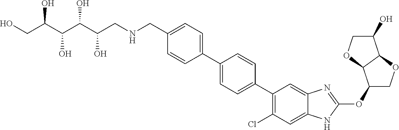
C(C1=CC=C(C2=CC=C(C3=C(Cl)C=C4C(=C3)N=C(OC3COC5C3OCC5O)N4)C=C2)C=C1)NCC(C(C(C(CO)O)O)O)O
